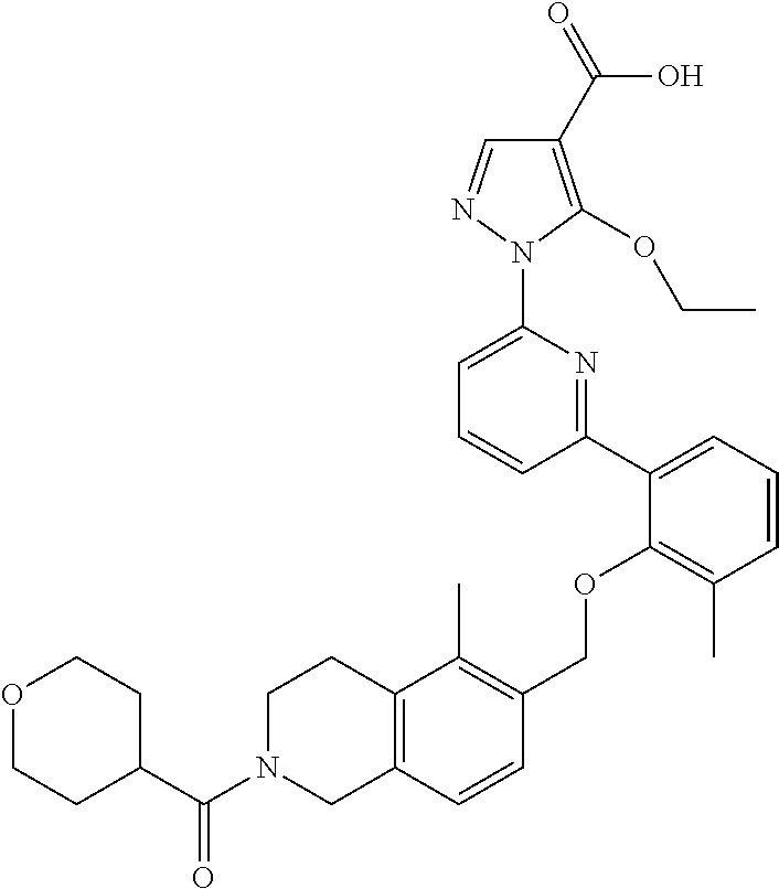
C1(C2=CC=CC(C)=C2OCC2=C(C)C3=C(C=C2)CN(C(C2CCOCC2)=O)CC3)=NC(N2N=CC(C(=O)O)=C2OCC)=CC=C1
